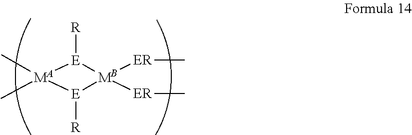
C[MA]1(C)[E]([R])[MB]([ER]C)([ER]C)[E]1[R]
